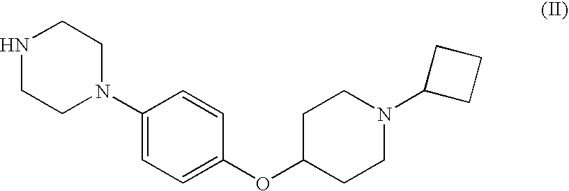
N1CCN(C2=CC=C(OC3CCN(C4CCC4)CC3)C=C2)CC1
